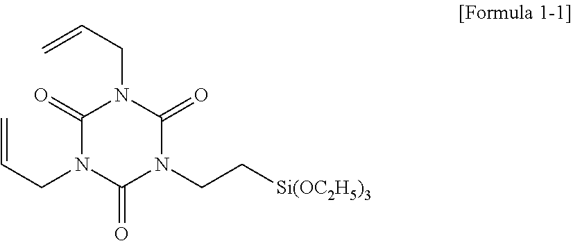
C1(=O)N(CC=C)C(=O)N(CC[Si(OC2H5)3])C(=O)N1CC=C
